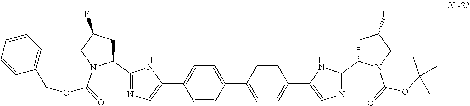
C1=CC(C2=CC=C(C3=CN=C(C4CC(F)CN4C(OC(C)(C)C)=O)N3)C=C2)=CC=C1C1=CN=C(C2CC(F)CN2C(OCC2=CC=CC=C2)=O)N1
